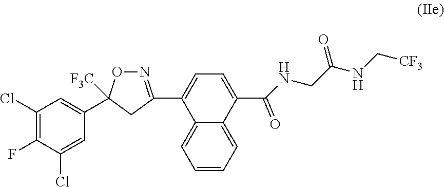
C1(Cl)=C(F)C(Cl)=CC(C2([F3C])ON=C(C3=CC=C(C(NCC(NC[CF3])=O)=O)C4=CC=CC=C34)C2)=C1
